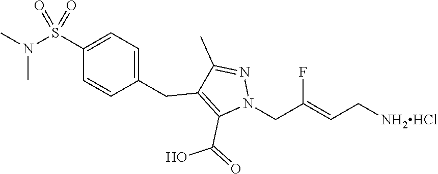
C1(S(N(C)C)(=O)=O)=CC=C(CC2=C(C(=O)O)N(CC(=CC[NH2HCl])F)N=C2C)C=C1
